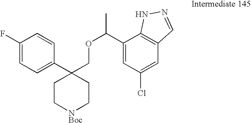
C(C1=CC(Cl)=CC2=C1NN=C2)(OCC1(C2=CC=C(F)C=C2)CC[NBoc]CC1)C
